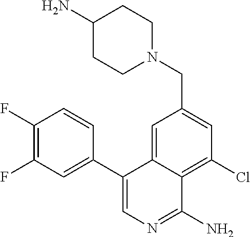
N1(CC2=CC(Cl)=C3C(=C2)C(C2=CC(F)=C(F)C=C2)=CN=C3N)CCC(N)CC1
